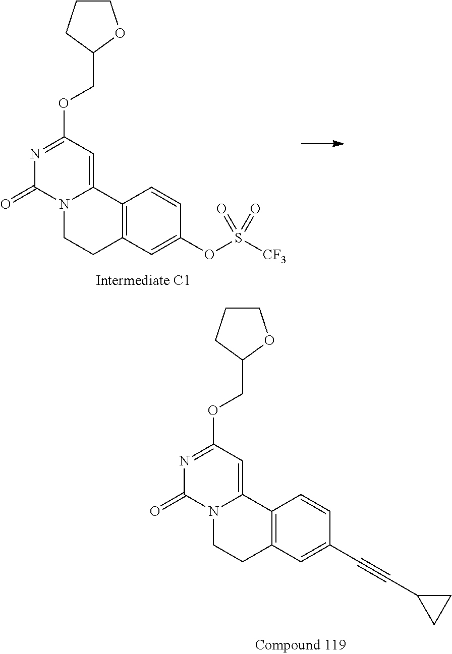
N1=C(OCC2OCCC2)C=C2N(C1=O)CCC1=C2C=CC(C#CC2CC2)=C1.N1=C(OCC2OCCC2)C=C2N(C1=O)CCC1=C2C=CC(OS([CF3])(=O)=O)=C1
